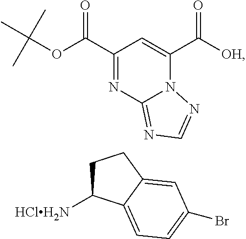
C1(C(OC(C)(C)C)=O)=NC2=NC=NN2C(C([OH])=O)=C1.C1C([HClH2N])C2=CC=C(Br)C=C2C1
